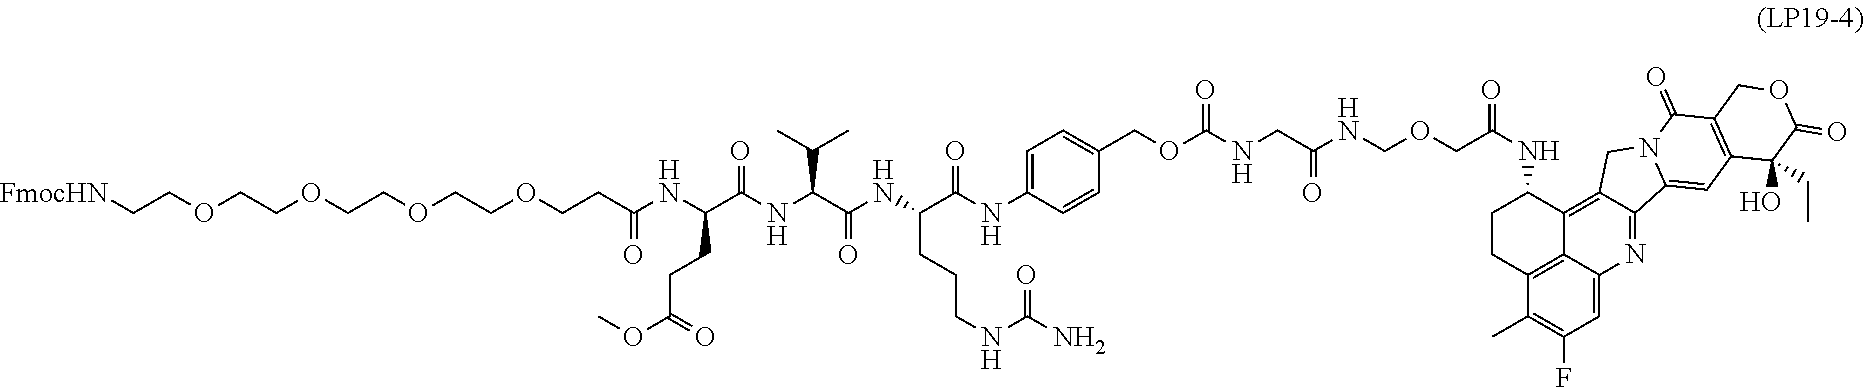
C(C(NC(C(NC(C(NC(C(NC1=CC=C(COC(NCC(NCOCC(NC2CCC3=C4C2=C2C(=NC4=CC(F)=C3C)C3=CC4=C(C(=O)N3C2)COC(=O)C4(O)CC)=O)=O)=O)C=C1)=O)CCCNC(N)=O)=O)C(C)C)=O)CCC(OC)=O)=O)COCCOCCOCCOCC[FmocHN]
